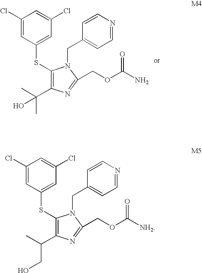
C1(Cl)=CC(SC2=C(C(C)(C)O)N=C(COC(N)=O)N2CC2=CC=NC=C2)=CC(Cl)=C1.C1(Cl)=CC(SC2=C(C(C)CO)N=C(COC([NH2])=O)N2CC2=CC=NC=C2)=CC(Cl)=C1
